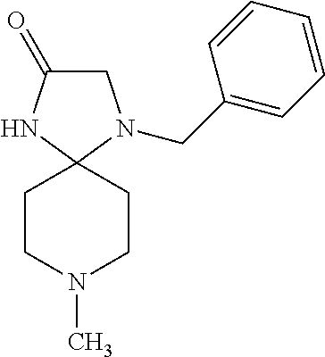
C1C(=O)NC2(N1CC1=CC=CC=C1)CCN(C)CC2
